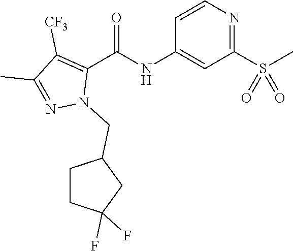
C1=CN=C(S(C)(=O)=O)C=C1NC(C1=C([CF3])C(C)=NN1CC1CCC(F)(F)C1)=O
